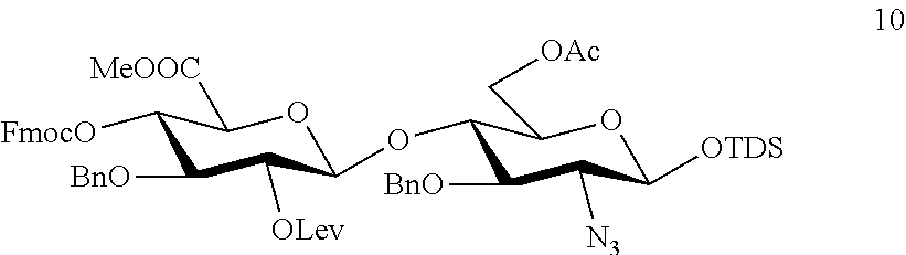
C1([FmocO])C([BnO])C([OLev])C(OC2C([BnO])C([N3])C([OTDS])OC2C[OAc])OC1[MeOOC]
